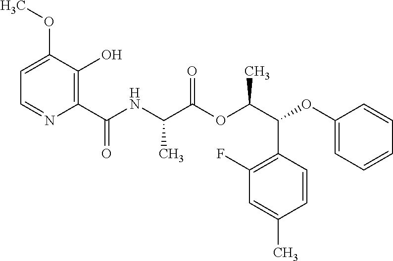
C1=C(OC)C(O)=C(C(NC(C(OC(C(C2=C(F)C=C(C)C=C2)OC2=CC=CC=C2)C)=O)C)=O)N=C1
